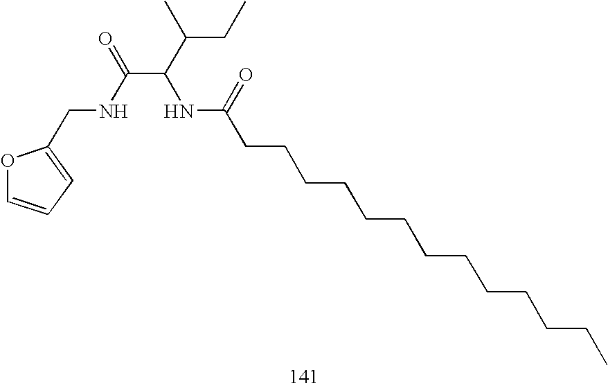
O1C=CC=C1CNC(C(C(C)CC)NC(CCCCCCCCCCCCC)=O)=O
